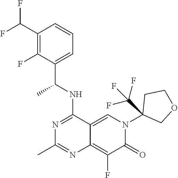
C1(C(F)F)=C(F)C(C(NC2=NC(C)=NC3=C(F)C(=O)N(C4(C(F)(F)F)COCC4)C=C23)C)=CC=C1
